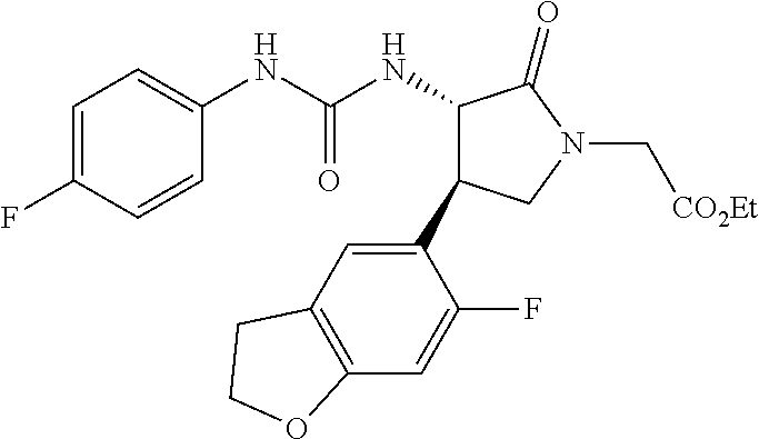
C1(NC(NC2C(C3=CC4=C(C=C3F)OCC4)CN(C[CO2Et])C2=O)=O)=CC=C(F)C=C1
